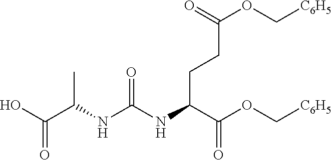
N(C(NC(C(OC[C6H5])=O)CCC(OC[C6H5])=O)=O)C(C(O)=O)C
